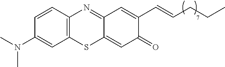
C1(N(C)C)=CC2=C(C=C1)N=C1C(=CC(=O)C(C=CCCC)=C1)S2
